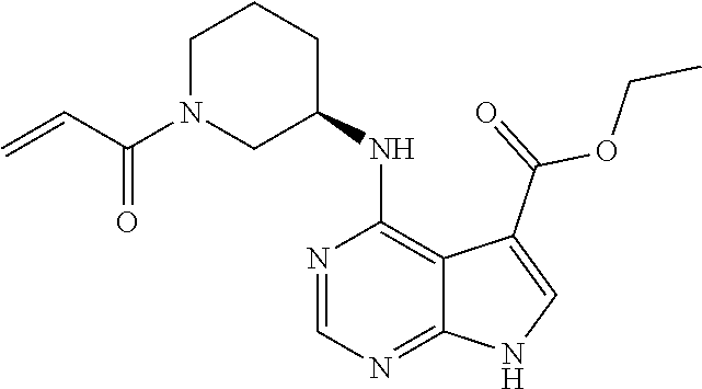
C1N(C(C=C)=O)CC(NC2=C3C(=NC=N2)NC=C3C(=O)OCC)CC1
